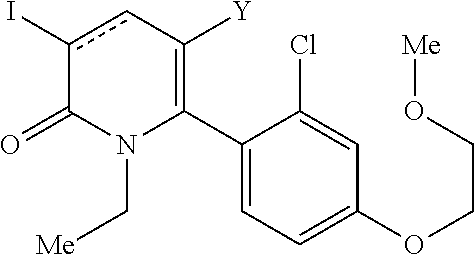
C1(C2=C([Y])cc(I)C(=O)N2C[Me])=CC=C(OCCO[Me])C=C1Cl
